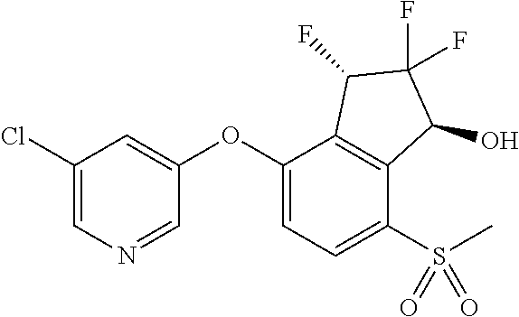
C1(Cl)=CN=CC(OC2=CC=C(S(C)(=O)=O)C3=C2C(F)C(F)(F)C3O)=C1
